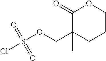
C1(=O)C(C)(COS(Cl)(=O)=O)CCCO1
